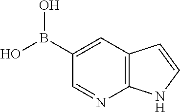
C12=C(C=C(B(O)O)C=N1)C=CN2
